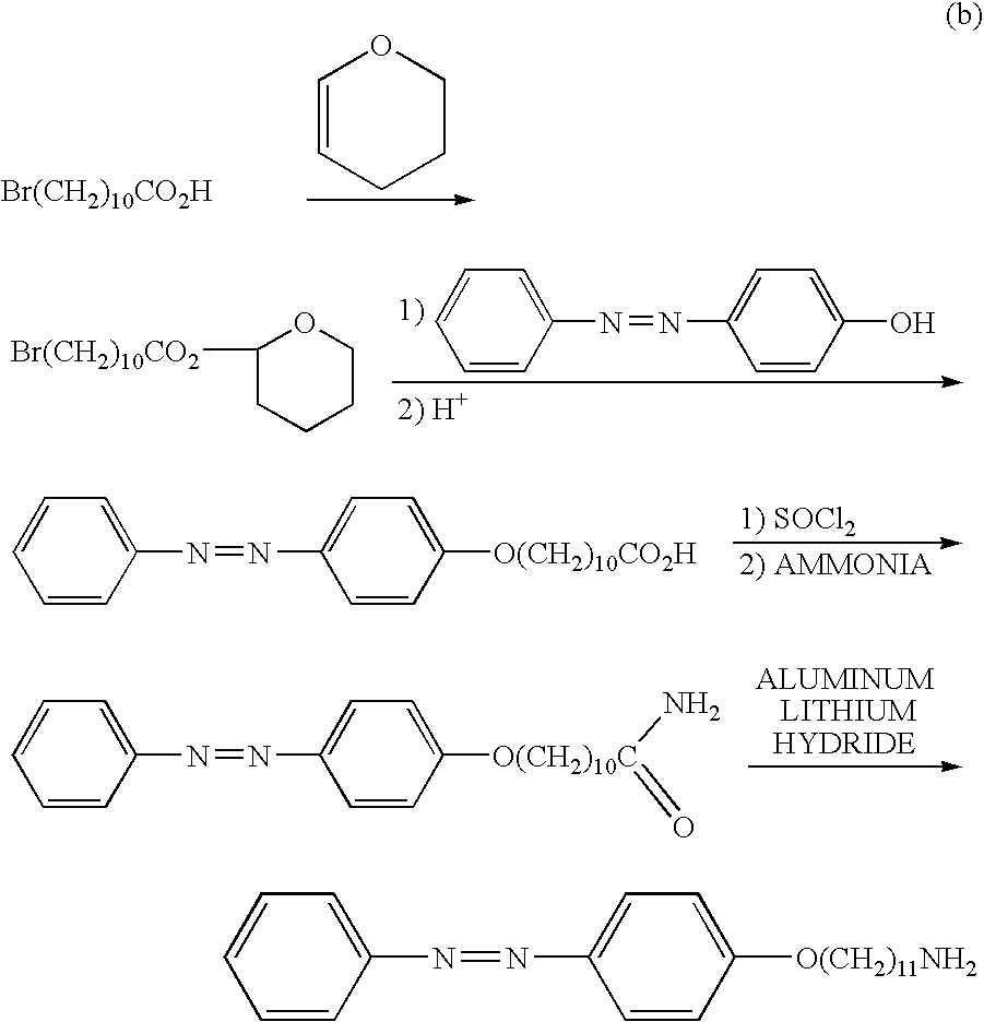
C1CCOC=C1.[Br(CH2)10CO2H].C1=CC(N=NC2=CC=C(O)C=C2)=CC=C1.C1CCOC([Br(CH2)10CO2])C1.C1=CC(N=NC2=CC=C([O(CH2)10CO2H])C=C2)=CC=C1.C1=CC(N=NC2=CC=C([O(CH2)10C](N)=O)C=C2)=CC=C1.C1=CC(N=NC2=CC=C([O(CH2)11NH2])C=C2)=CC=C1
